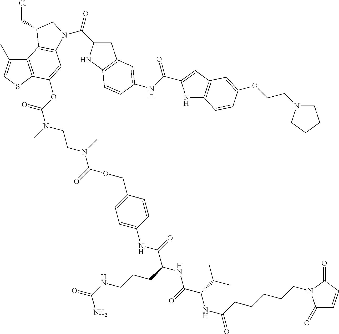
C12=C(SC=C1C)C(OC(N(C)CCN(C(=O)OCC1=CC=C(NC(C(CCCNC(=O)N)NC(C(C(C)C)NC(=O)CCCCCN3C(=O)C=CC3=O)=O)=O)C=C1)C)=O)=CC1=C2C(CCl)CN1C(C1=CC2=C(N1)C=CC(NC(=O)C1=CC3=C(N1)C=CC(OCCN1CCCC1)=C3)=C2)=O
